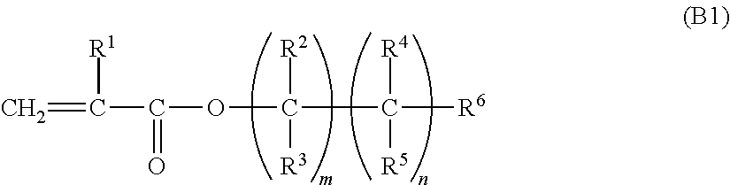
C=C([R1])C(OC(C([R6])([R4])[R5])([R2])[R3])=O
